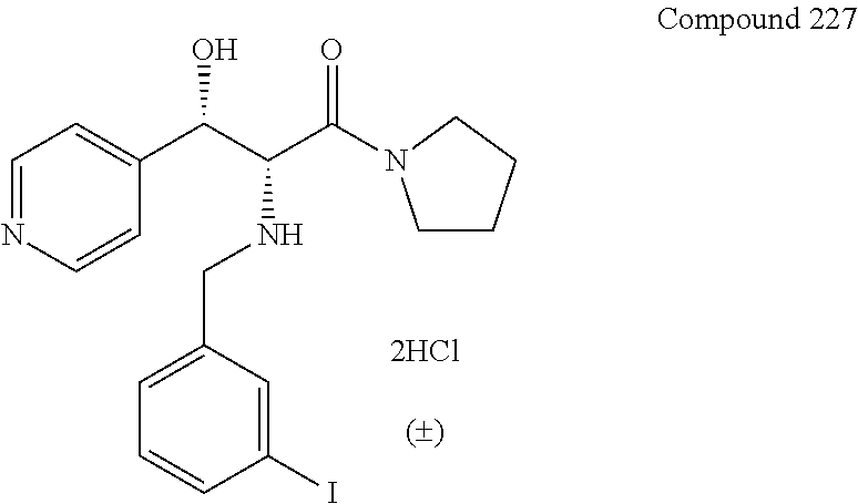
C1=NC=CC(C(C(C(=O)N2CCCC2)NCC2=CC=CC(I)=C2)O)=C1
